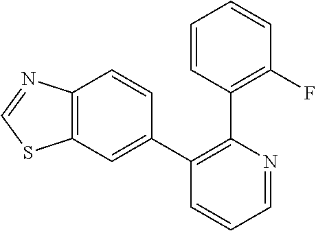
C1=NC(C2=C(F)C=CC=C2)=C(C2=CC3=C(C=C2)N=CS3)C=C1
